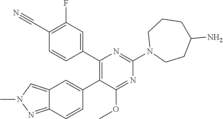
C1(F)=C(C#N)C=CC(C2=C(C3=CC4=CN(C)N=C4C=C3)C(OC)=NC(N3CCC(N)CCC3)=N2)=C1
